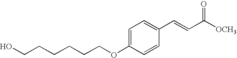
C1=C(OCCCCCCO)C=CC(C=CC([OCH3])=O)=C1
